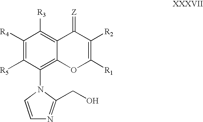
C1([R4])=C([R5])C(N2C=CN=C2CO)=C2C(=C1[R3])C(=[Z])C([R2])=C([R1])O2
